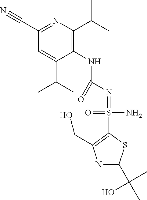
C1(NC(N=S(=O)(N)C2=C(CO)N=C(C(C)(O)C)S2)=O)=C(C(C)C)N=C(C#N)C=C1C(C)C
